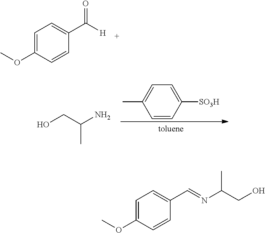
C1=C(OC)C=CC(C([H])=O)=C1.OCC(N)C.C1=C(C)C=CC([SO3H])=C1.C1=C(OC)C=CC(C=NC(CO)C)=C1
